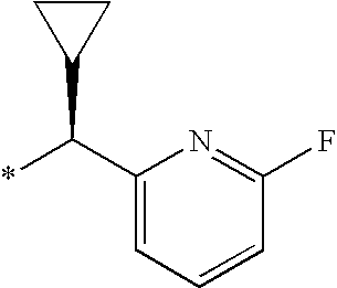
C1(C(*)C2CC2)=CC=CC(F)=N1
